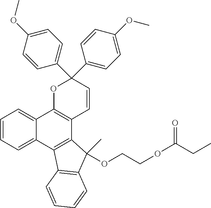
C1=CC=C2C(=C1)C1=C(C3=C2C2=C(C=CC=C2)C3(OCCOC(=O)CC)C)C=CC(C2=CC=C(OC)C=C2)(C2=CC=C(OC)C=C2)O1
